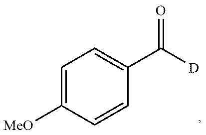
C1=C([MeO])C=CC(C([D])=O)=C1
